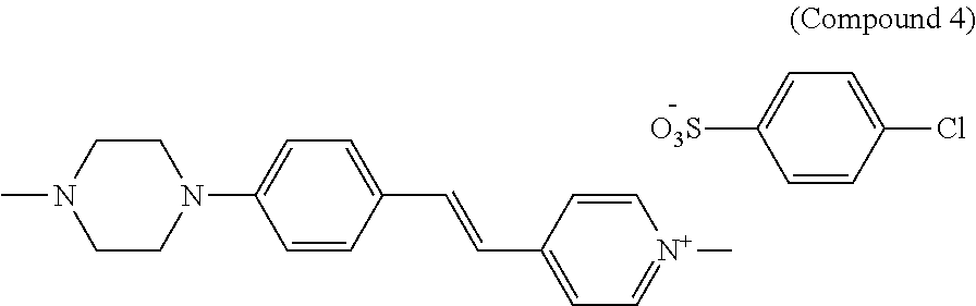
C1=CC(C=CC2=CC=C(N3CCN(C)CC3)C=C2)=CC=[N+]1C.[O3S]C1=CC=C(Cl)C=C1
